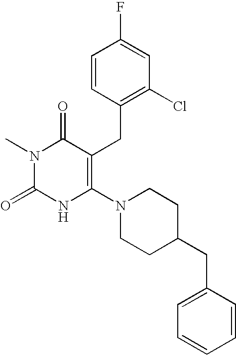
N1(C)C(=O)NC(N2CCC(CC3=CC=CC=C3)CC2)=C(CC2=C(Cl)C=C(F)C=C2)C1=O
